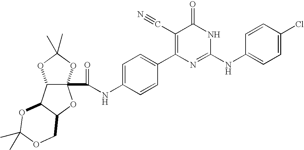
C1=CC(C2=C(C#N)C(=O)NC(NC3=CC=C(Cl)C=C3)=N2)=CC=C1NC(=O)C12C(C3C(O1)COC(C)(C)O3)OC(C)(C)O2
